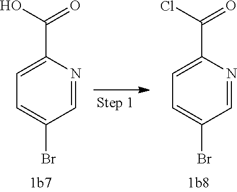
C1=NC(C(O)=O)=CC=C1Br.C1=NC(C(Cl)=O)=CC=C1Br
